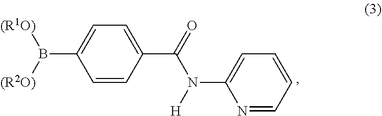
C1=CC(C(N([H])C2=CC=CC=N2)=O)=CC=C1B([(R1O)])[(R2O)]
